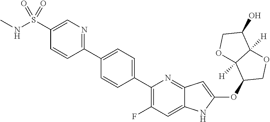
C1(C2=CC=C(C3=C(F)C=C4C(=N3)C=C(OC3COC5([H])C3([H])OCC5O)N4)C=C2)=NC=C(S(NC)(=O)=O)C=C1
